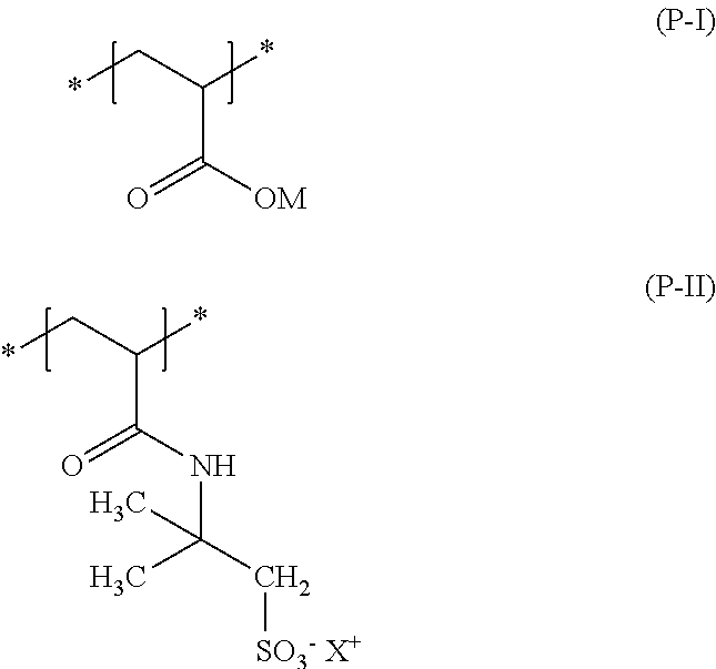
*CC(*)C([OM])=O.*CC(*)C(NC(C[SO3- X+])(C)C)=O
